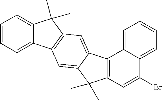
C1=CC=C2C(=C1)C(C)(C)C1=C2C=C2C(=C1)C1=C(C2(C)C)C=C(Br)C2=CC=CC=C12
